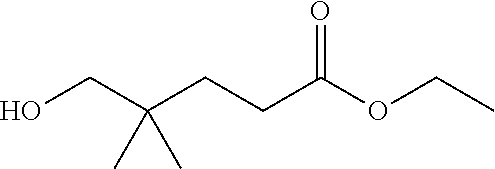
C(OCC)(=O)CCC(CO)(C)C
